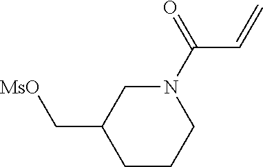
C1CCN(C(=O)C=C)CC1C[MsO]
